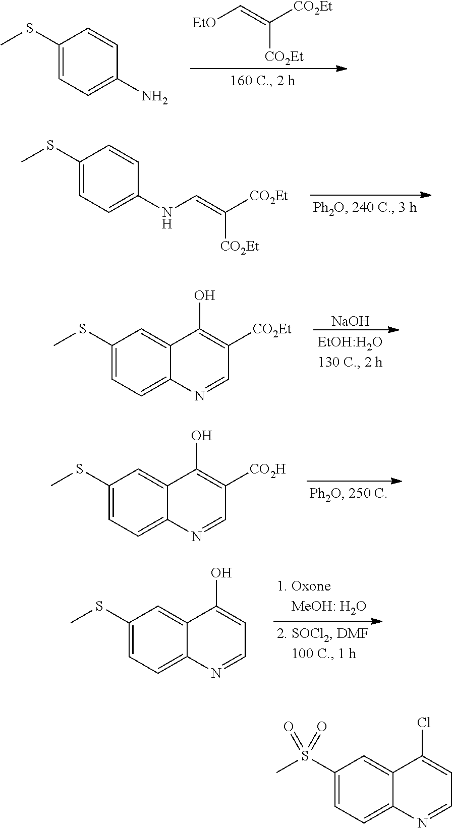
[EtO]C=C([CO2Et])[CO2Et].C1(SC)=CC=C(N)C=C1.C1(SC)=CC=C(NC=C([CO2Et])[CO2Et])C=C1.[NaOH].C1(SC)=CC=C2C(=C1)C(O)=C([CO2Et])C=N2.C1(SC)=CC=C2C(=C1)C(O)=C([CO2H])C=N2.C1(SC)=CC=C2C(=C1)C(O)=CC=N2.C1(S(C)(=O)=O)=CC=C2C(=C1)C(Cl)=CC=N2
